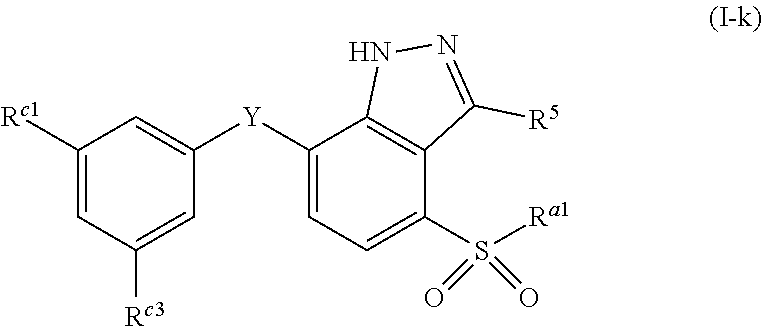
C1([Rc1])=CC([Rc3])=CC([Y]C2=CC=C(S([Ra1])(=O)=O)C3=C2NN=C3[R5])=C1
